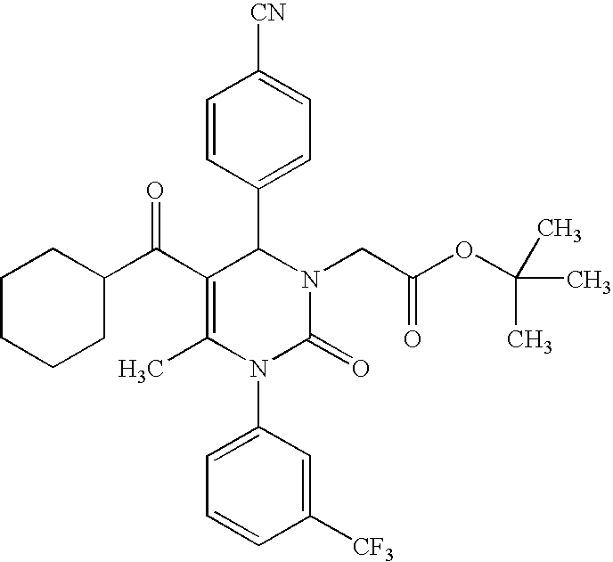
C1=CC(C2C(C(C3CCCCC3)=O)=C(C)N(C3=CC=CC([CF3])=C3)C(=O)N2CC(OC(C)(C)C)=O)=CC=C1[CN]
